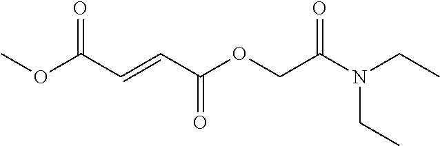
COC(C=CC(OCC(N(CC)CC)=O)=O)=O
